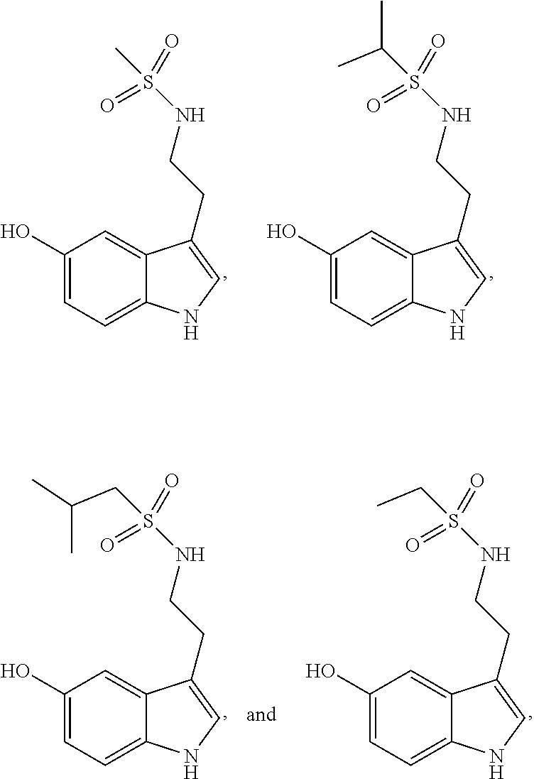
C1(O)=CC=C2C(=C1)C(CCNS(=O)(C)=O)=CN2.C1(O)=CC=C2C(=C1)C(CCNS(=O)(C(C)C)=O)=CN2.C1(O)=CC=C2C(=C1)C(CCNS(=O)(CC(C)C)=O)=CN2.C1(O)=CC=C2C(=C1)C(CCNS(=O)(CC)=O)=CN2
